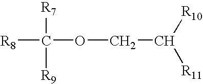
O(CC([R10])[R11])C([R8])([R7])[R9]
